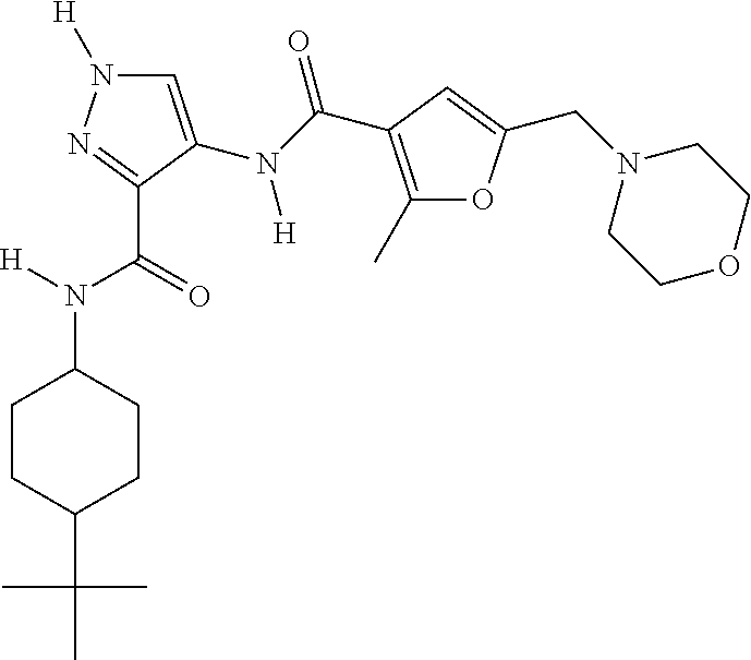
C1=C(N([H])C(=O)C2=C(C)OC(CN3CCOCC3)=C2)C(C(N([H])C2CCC(C(C)(C)C)CC2)=O)=NN1[H]
